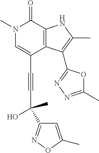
C(C1=CN(C)C(=O)C2=C1C(C1=NN=C(C)O1)=C(C)N2)#CC(C1=NOC(C)=C1)(C)O
